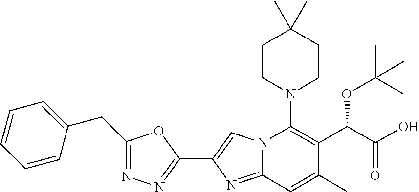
C1CN(C2=C(C(C(=O)O)OC(C)(C)C)C(C)=CC3=NC(C4=NN=C(CC5=CC=CC=C5)O4)=CN23)CCC1(C)C
